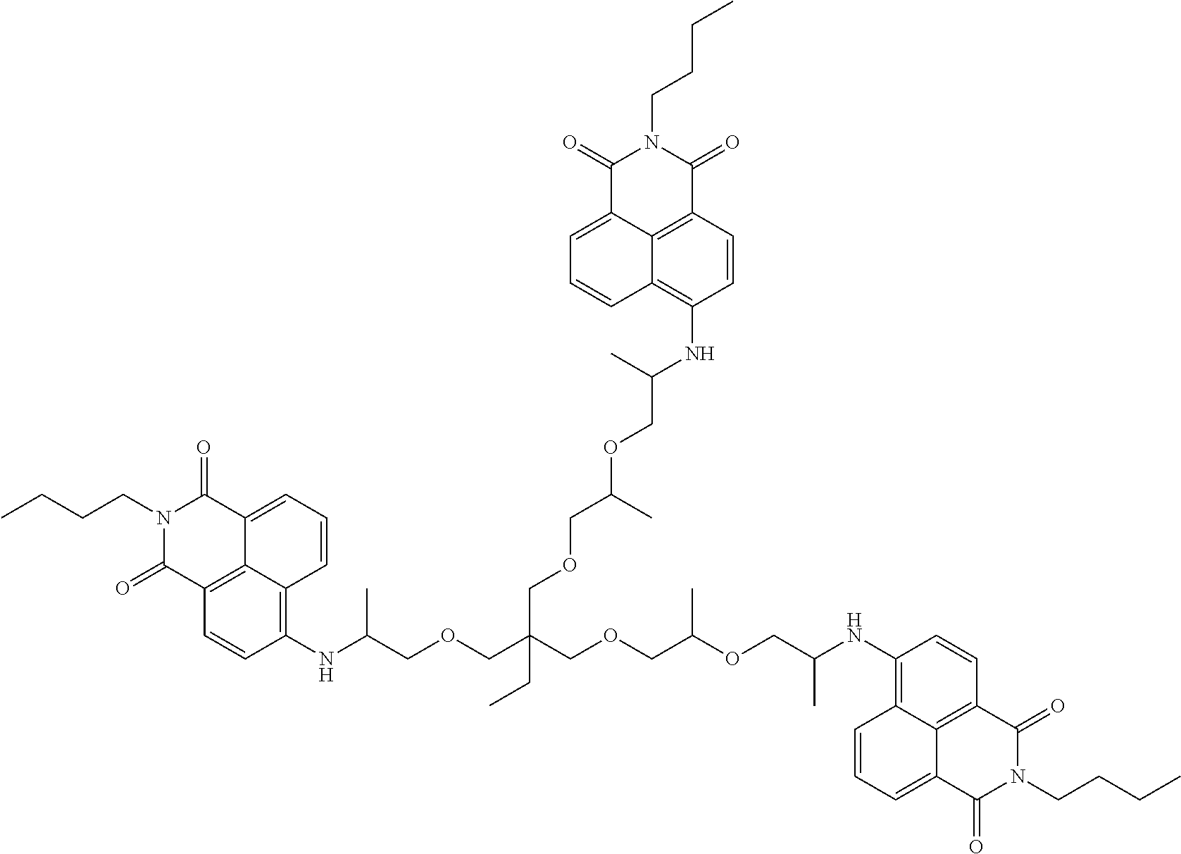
C1(NC(COCC(COCC(OCC(NC2=C3C4=C(C=C2)C(=O)N(CCCC)C(=O)C4=CC=C3)C)C)(COCC(OCC(NC2=C3C4=C(C=C2)C(=O)N(CCCC)C(=O)C4=CC=C3)C)C)CC)C)=C2C3=C(C=C1)C(=O)N(CCCC)C(=O)C3=CC=C2
